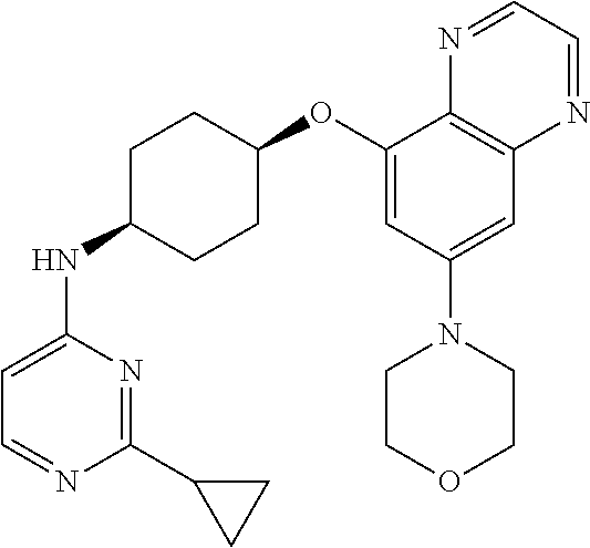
C1(C2CC2)=NC(NC2CCC(OC3=CC(N4CCOCC4)=CC4=C3N=CC=N4)CC2)=CC=N1
